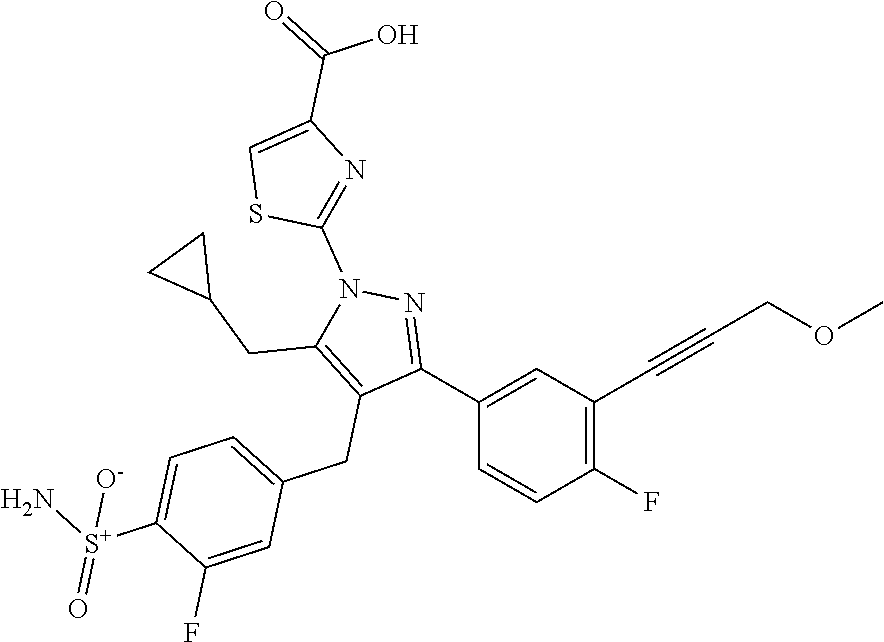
C1=CC(F)=C(C#CCOC)C=C1C1=NN(C2=NC(C(=O)O)=CS2)C(CC2CC2)=C1CC1=CC=C([S+](N)(=O)[O-])C(F)=C1
